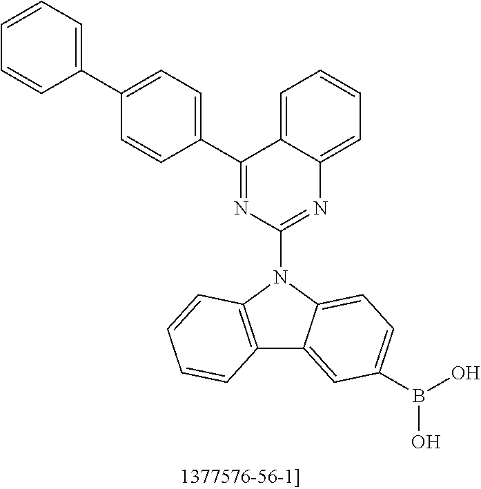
C12=C(N(C3=NC4=CC=CC=C4C(C4=CC=C(C5=CC=CC=C5)C=C4)=N3)C3=CC=C(B(O)O)C=C13)C=CC=C2
